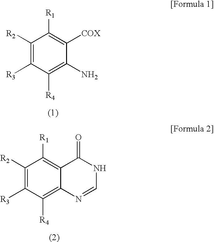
C1([R2])=C([R3])C([R4])=C(N)C([COX])=C1[R1].C1([R2])=C([R3])C([R4])=C2C(=C1[R1])C(=O)NC=N2
